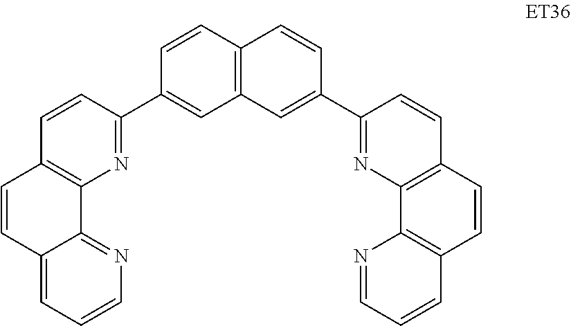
C12=C(C=C(C3=NC4=C(C=C3)C=CC3=C4N=CC=C3)C=C1)C=C(C1=NC3=C(C=C1)C=CC1=CC=CN=C31)C=C2
